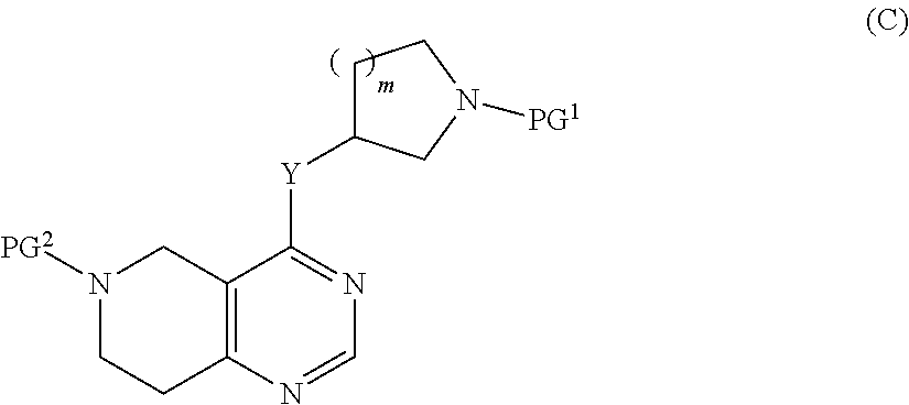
N1([PG2])CCC2=C(C1)C([Y]C1CCN([PG1])C1)=NC=N2
